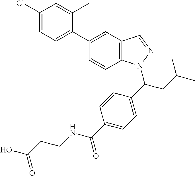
C1(Cl)=CC=C(C2=CC3=C(C=C2)N(C(C2=CC=C(C(=O)NCCC(O)=O)C=C2)CC(C)C)N=C3)C(C)=C1
